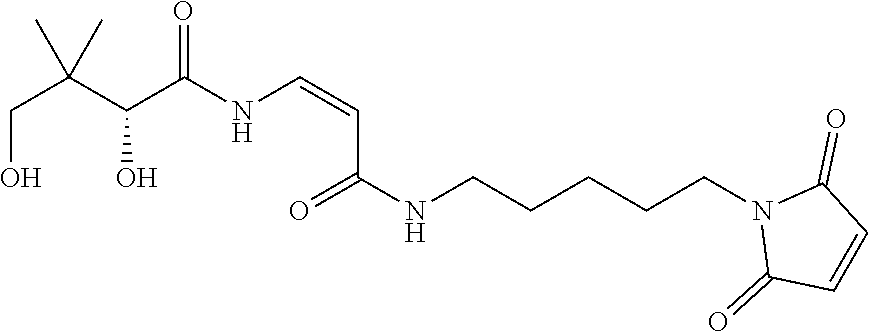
C1(=O)N(CCCCCNC(=O)C=CNC(C(C(CO)(C)C)O)=O)C(=O)C=C1
